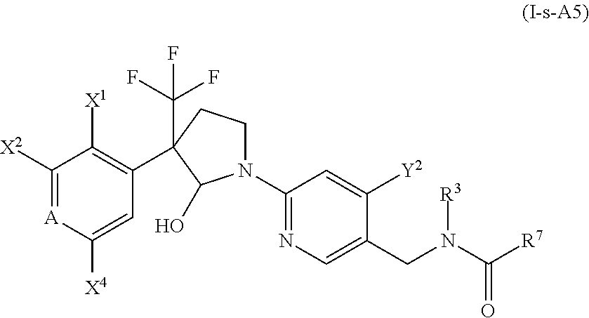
C1([X2])=[A]C([X4])=CC(C2(C(F)(F)F)CCN(C3=NC=C(CN(C([R7])=O)[R3])C([Y2])=C3)C2O)=C1[X1]
